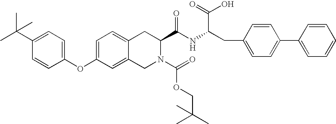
C12=CC=C(OC3=CC=C(C(C)(C)C)C=C3)C=C1CN(C(=O)OCC(C)(C)C)C(C(NC(CC1=CC=C(C3=CC=CC=C3)C=C1)C(=O)O)=O)C2
